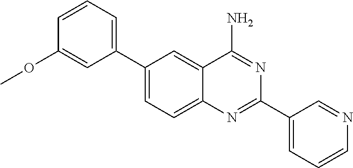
C1(C2=CC=CC(OC)=C2)=CC=C2C(=C1)C(N)=NC(C1=CC=CN=C1)=N2
